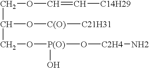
C(C(CO[P(O)](O[C2H4]N)O)O[C(O)][C21H31])OC=C[C14H29]
